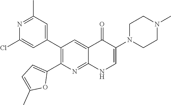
N1=C(C)C=C(C2=C(C3=CC=C(C)O3)N=C3C(=C2)C(=O)C(N2CCN(C)CC2)=CN3)C=C1Cl
